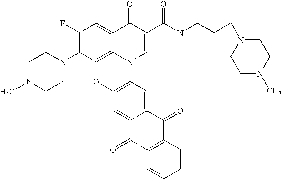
C1(F)=C(N2CCN(C)CC2)C2=C3C(=C1)C(=O)C(C(=O)NCCCN1CCN(C)CC1)=CN3C1=C(O2)C=C2C(=C1)C(=O)C1=C(C2=O)C=CC=C1
